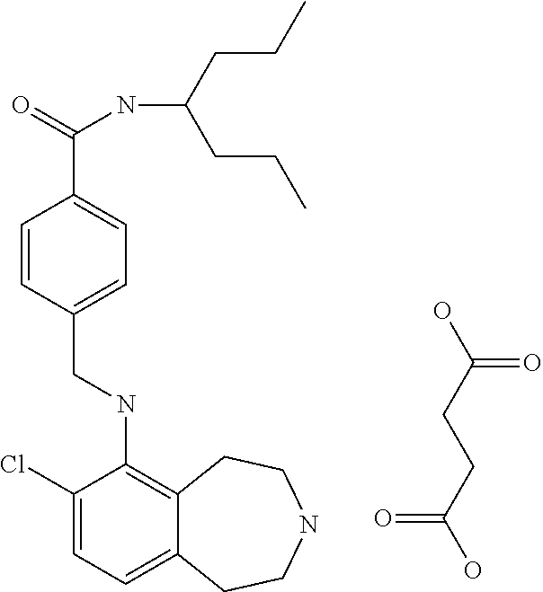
C12=CC=C(Cl)C(NCC3=CC=C(C(=O)NC(CCC)CCC)C=C3)=C1CCNCC2.OC(=O)CCC(=O)O
